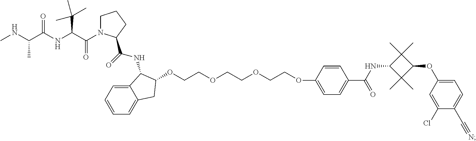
O(CCOCCOCCOC1=CC=C(C(=O)NC2C(C)(C)C(OC3=CC=C(C#N)C(Cl)=C3)C2(C)C)C=C1)C1CC2=CC=CC=C2C1NC(=O)C1N(C(C(NC(C(NC)C)=O)C(C)(C)C)=O)CCC1
